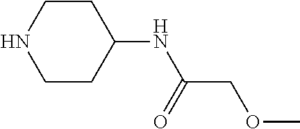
C1CC(NC(COC)=O)CCN1
